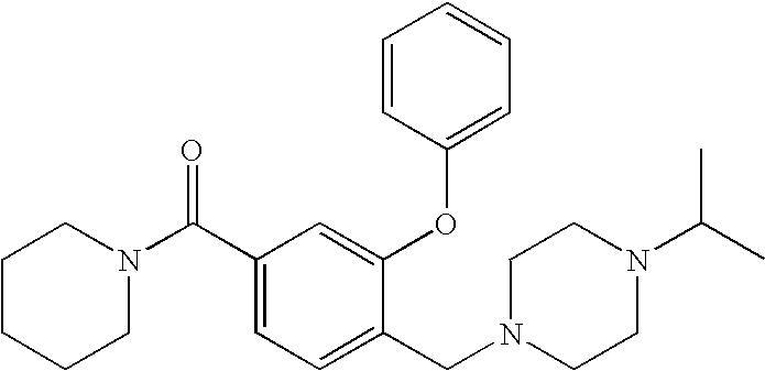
C1CCCN(C(C2=CC=C(CN3CCN(C(C)C)CC3)C(OC3=CC=CC=C3)=C2)=O)C1
